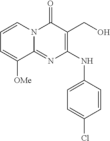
C1=CC(NC2=C(CO)C(=O)N3C(=N2)C([OMe])=CC=C3)=CC=C1Cl
